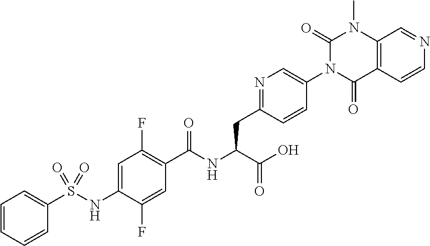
C1=CC=CC=C1S(NC1=CC(F)=C(C(NC(C(=O)O)CC2=NC=C(N3C(=O)C4=C(N(C)C3=O)C=NC=C4)C=C2)=O)C=C1F)(=O)=O
